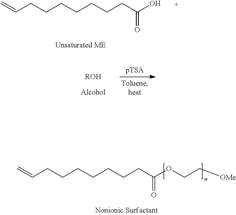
C=CCCCCCCCC(OCC[OMe])=O.C=CCCCCCCCC(O)=O.[ROH]
